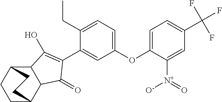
C12C(C3CCC1CC3)C(=O)C(C1=CC(OC3=CC=C(C(F)(F)F)C=C3[N+]([O-])=O)=CC=C1CC)=C2O
